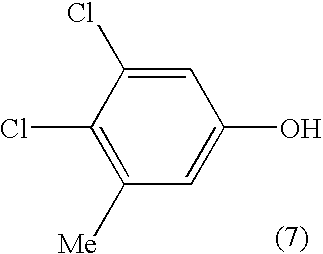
C1=C(O)C=C(Cl)C(Cl)=C1[Me]
